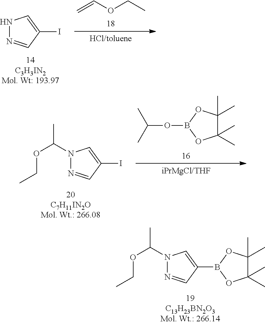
N1(C(C)OCC)N=CC(B2OC(C)(C)C(C)(C)O2)=C1.N1N=CC(I)=C1.C=COCC.N1(C(C)OCC)N=CC(I)=C1.C1(C)(C)C(C)(C)OB(OC(C)C)O1
